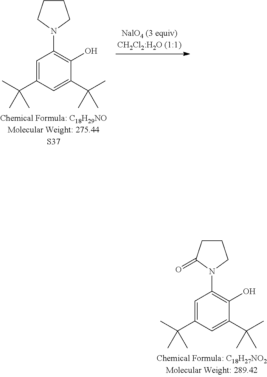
C1=C(C(C)(C)C)C=C(C(C)(C)C)C(O)=C1N1CCCC1.C1=C(C(C)(C)C)C=C(C(C)(C)C)C(O)=C1N1C(=O)CCC1
